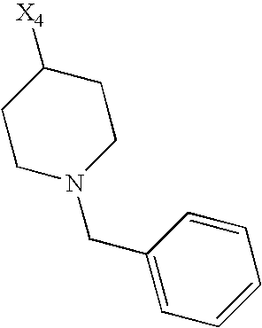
C1N(CC2=CC=CC=C2)CCC([X4])C1
